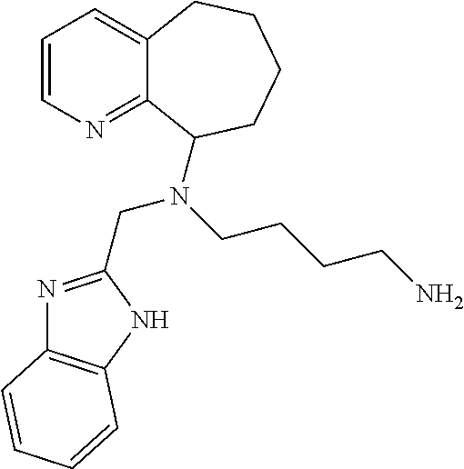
C1=CN=C2C(=C1)CCCCC2N(CC1=NC2=C(N1)C=CC=C2)CCCCN
